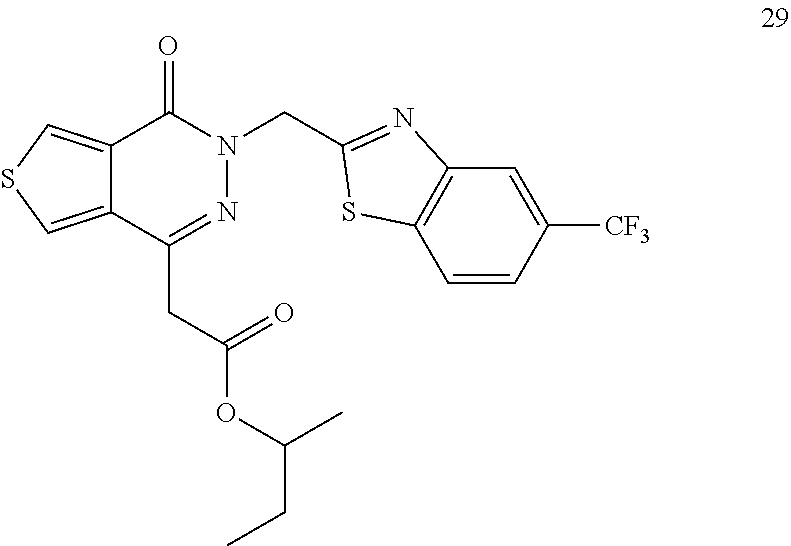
N1=C(CC(OC(CC)C)=O)C2=CSC=C2C(=O)N1CC1=NC2=C(C=CC([CF3])=C2)S1
